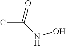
O=C(NO)C
